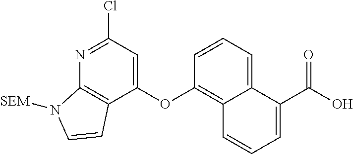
C1(OC2=C3C(=CC=C2)C(C(O)=O)=CC=C3)=CC(Cl)=NC2=C1C=CN2[SEM]
